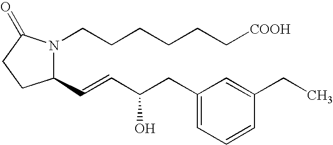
C1(C=CC(O)CC2=CC=CC(CC)=C2)N(CCCCCC[COOH])C(=O)CC1
